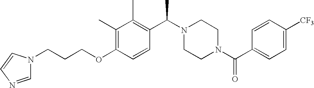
C(OC1=C(C)C(C)=C(C(N2CCN(C(C3=CC=C([CF3])C=C3)=O)CC2)C)C=C1)CCN1C=NC=C1
